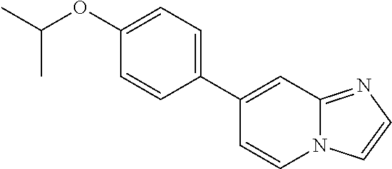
O(C1=CC=C(C2=CC3=NC=CN3C=C2)C=C1)C(C)C
